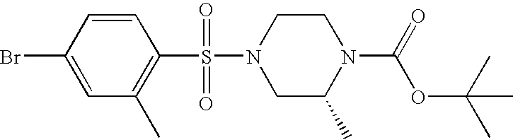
C1=CC(Br)=CC(C)=C1S(N1CC(C)N(C(=O)OC(C)(C)C)CC1)(=O)=O
